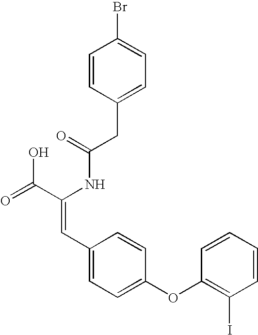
C(=O)(NC(C(=O)O)=CC1=CC=C(OC2=C(I)C=CC=C2)C=C1)CC1=CC=C(Br)C=C1
